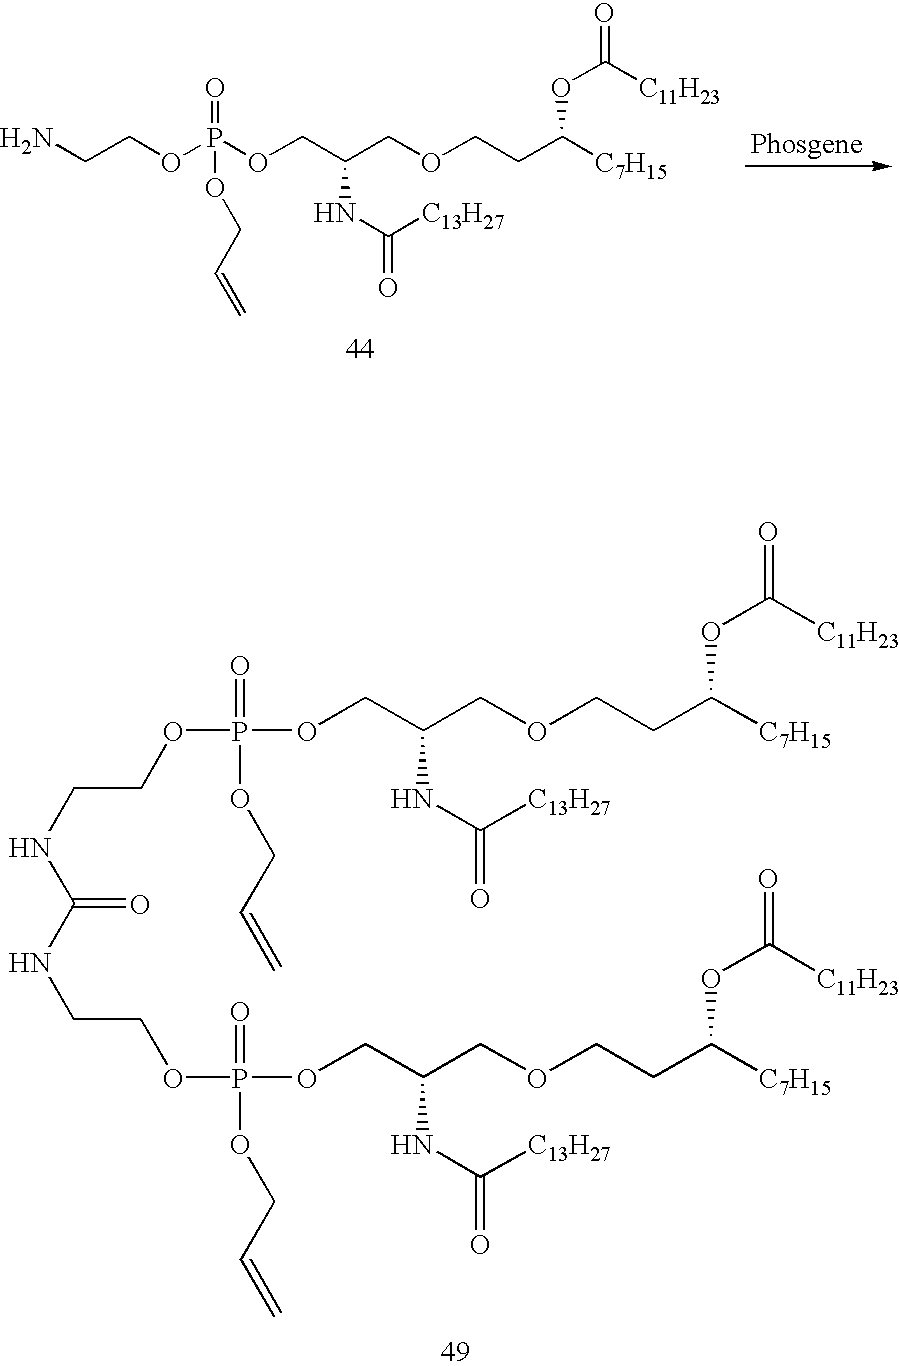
C(COCCC([C7H15])OC(=O)[C11H23])(COP(OCCN)(=O)OCC=C)NC([C13H27])=O.C(COCCC([C7H15])OC(=O)[C11H23])(COP(=O)(OCC=C)OCCNC(=O)NCCOP(=O)(OCC=C)OCC(COCCC([C7H15])OC(=O)[C11H23])NC([C13H27])=O)NC([C13H27])=O
